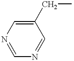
N1=CN=CC(CC)=C1
